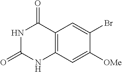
C12=C(C=C([OMe])C(Br)=C1)NC(=O)NC2=O
